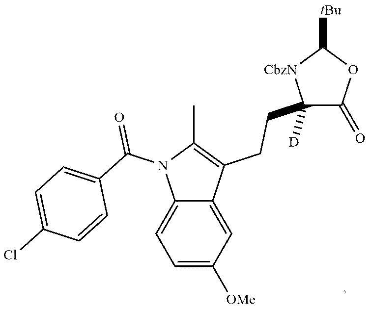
C12=CC=C([OMe])C=C1C(CCC1([D])C(=O)OC([tBu])[CbzN]1)=C(C)N2C(C1=CC=C(Cl)C=C1)=O
